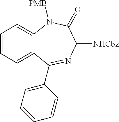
C1=CC=C2C(=C1)N([PMB])C(=O)C([NHCbz])N=C2C1=CC=CC=C1
